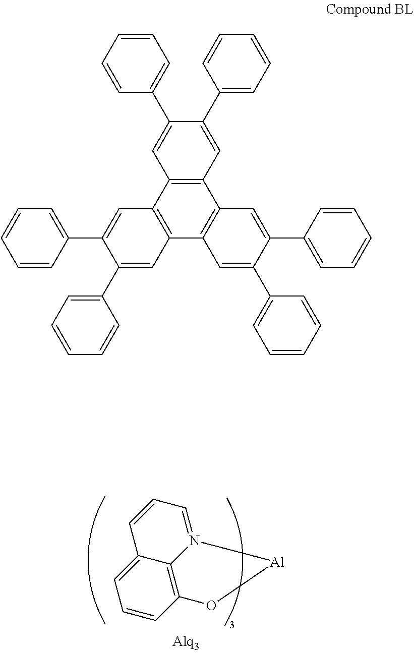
C12=C(C3=C(C4=C1C=C(C1=CC=CC=C1)C(C1=CC=CC=C1)=C4)C=C(C1=CC=CC=C1)C(C1=CC=CC=C1)=C3)C=C(C1=CC=CC=C1)C(C1=CC=CC=C1)=C2.C1=CC2=C3C(=C1)C=CC=N3[Al]O2
